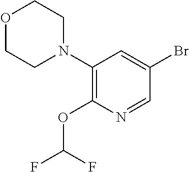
O1CCN(C2=C(OC(F)F)N=CC(Br)=C2)CC1
